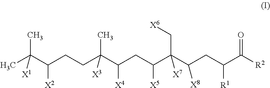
CC(C(CCC(C(CC(C(C(CC(C([R2])=O)[R1])[X8])([X7])C[X6])[X5])[X4])(C)[X3])[X2])(C)[X1]
